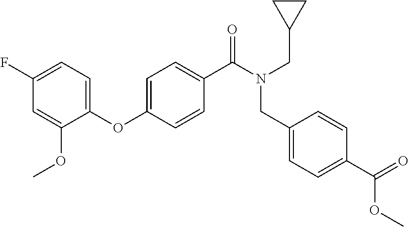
O(C1=CC=C(C(N(CC2CC2)CC2=CC=C(C(=O)OC)C=C2)=O)C=C1)C1=CC=C(F)C=C1OC
